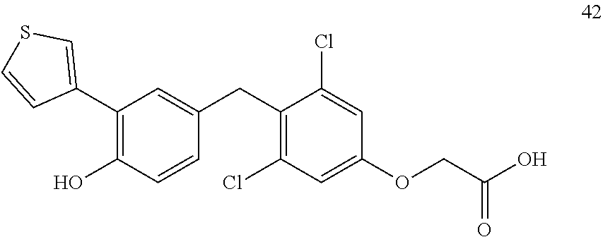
C1(C2=CSC=C2)=C(O)C=CC(CC2=C(Cl)C=C(OCC(O)=O)C=C2Cl)=C1
